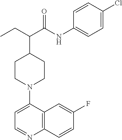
C1CN(C2=CC=NC3=C2C=C(F)C=C3)CCC1C(CC)C(NC1=CC=C(Cl)C=C1)=O
